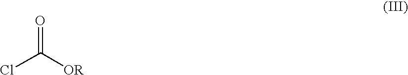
O=C(Cl)[OR]
